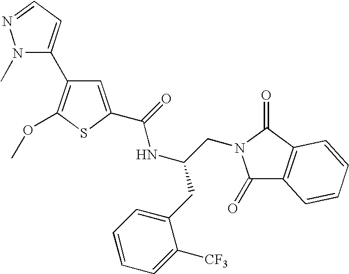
N1(C)C(C2=C(OC)SC(C(=O)NC(CC3=CC=CC=C3[CF3])CN3C(=O)C4=C(C3=O)C=CC=C4)=C2)=CC=N1
